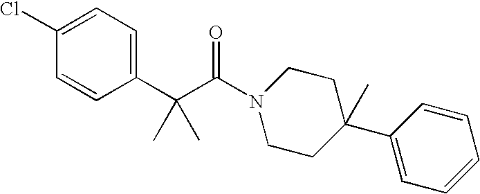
C1(Cl)=CC=C(C(C(N2CCC(C3=CC=CC=C3)(C)CC2)=O)(C)C)C=C1
